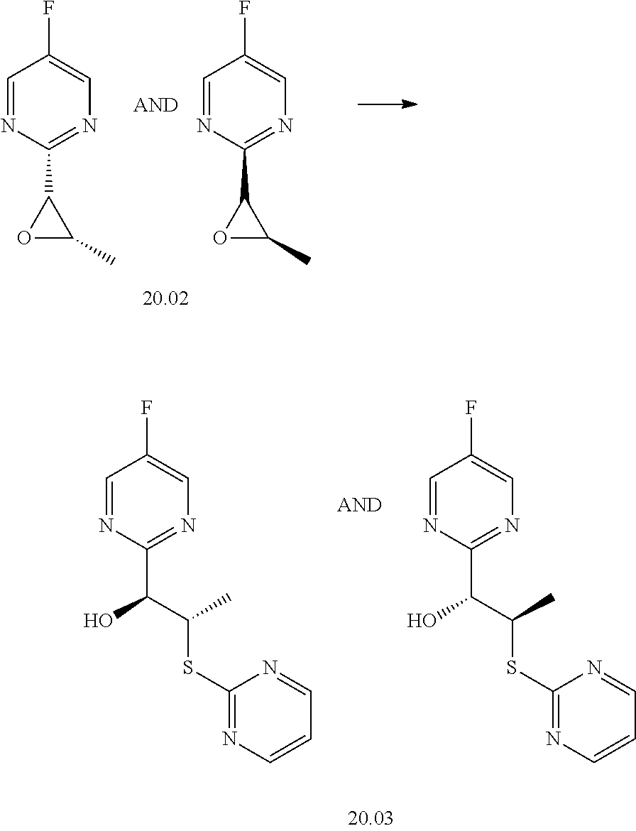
C1=NC(C2OC2C)=NC=C1F.C1=NC(C2OC2C)=NC=C1F.C1=NC(C(C(SC2=NC=CC=N2)C)O)=NC=C1F.C1=NC(C(C(SC2=NC=CC=N2)C)O)=NC=C1F
